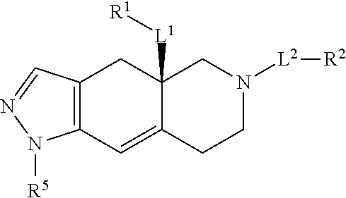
N1([L2][R2])CC2([L1][R1])C(=CC3=C(C2)C=NN3[R5])CC1
